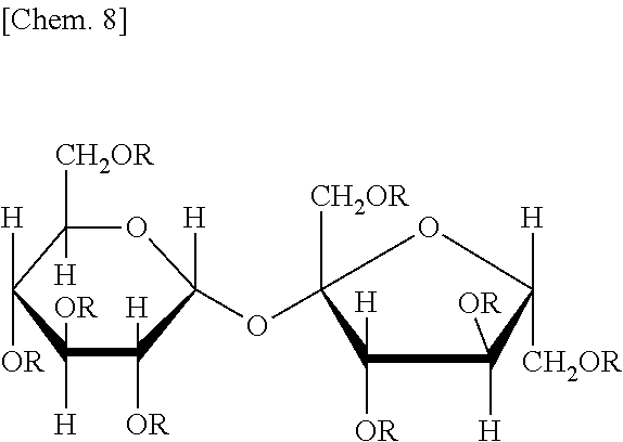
O1C([H])(OC2([CH2OR])C([H])([OR])C([OR])([H])C([H])([CH2OR])O2)C([H])([OR])C([OR])([H])C([H])([OR])C1([CH2OR])[H]
